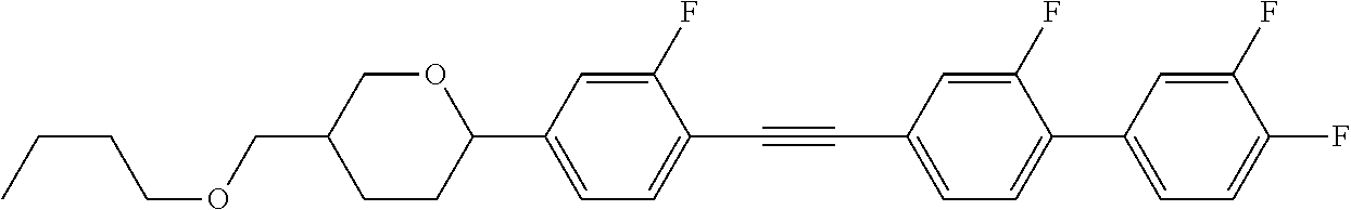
C(OCC1CCC(C2=CC=C(C#CC3=CC=C(C4=CC=C(F)C(F)=C4)C(F)=C3)C(F)=C2)OC1)CCC
